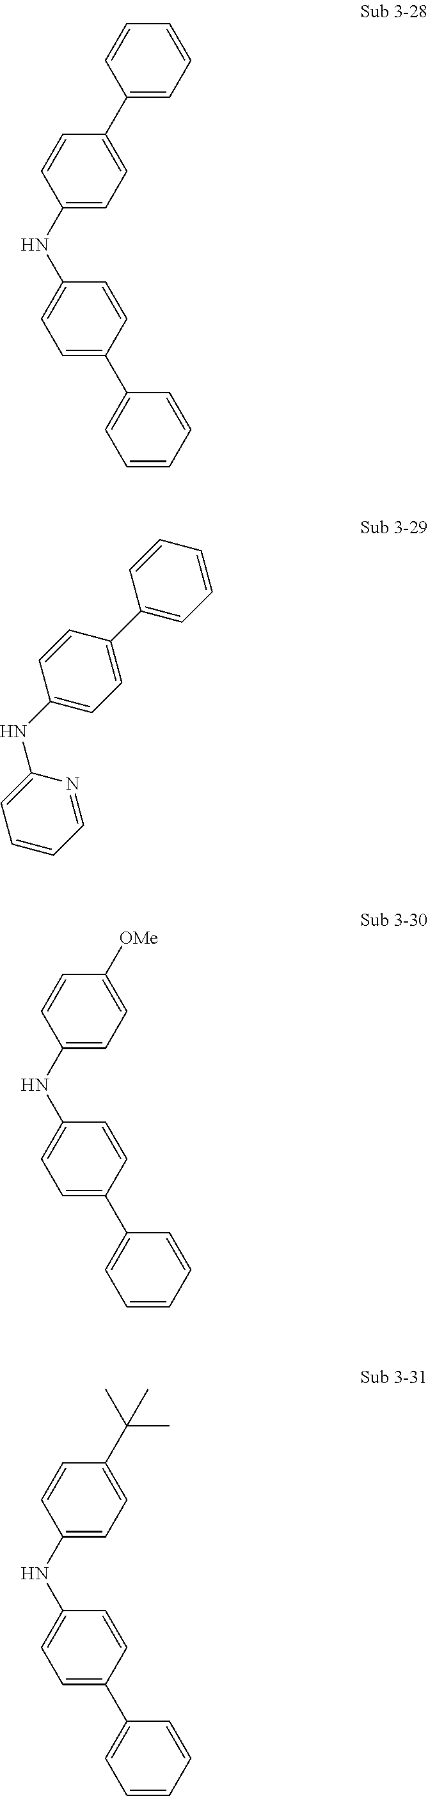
C1=CC=C(C2=CC=C(NC3=CC=C(C4=CC=CC=C4)C=C3)C=C2)C=C1.C1(NC2=CC=C(C3=CC=CC=C3)C=C2)=CC=CC=N1.[OMe]C1=CC=C(NC2=CC=C(C3=CC=CC=C3)C=C2)C=C1.C(C1=CC=C(NC2=CC=C(C3=CC=CC=C3)C=C2)C=C1)(C)(C)C
